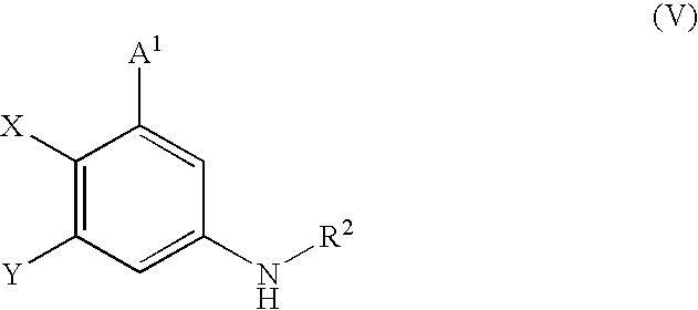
C1([X])=C([Y])C=C(N[R2])C=C1[A1]
